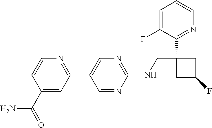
C1=NC(NCC2(C3=NC=CC=C3F)CC(F)C2)=NC=C1C1=NC=CC(C(N)=O)=C1
